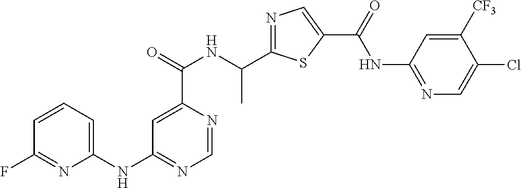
N1=C(C(NC(C2=CC(NC3=CC=CC(F)=N3)=NC=N2)=O)C)SC(C(=O)NC2=NC=C(Cl)C([CF3])=C2)=C1
